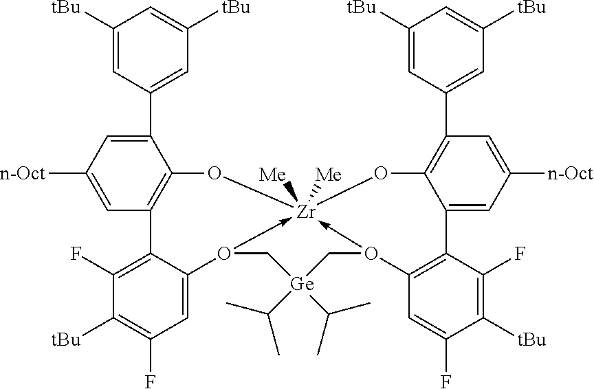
C1([tBu])=CC(C2=CC([n-Oct])=CC3=C2O[Zr]24([Me])([Me])-O(C5=CC(F)=C([tBu])C(F)=C35)C[Ge](C(C)C)(C(C)C)CO->2C2=C(C3=CC([n-Oct])=CC(C5=CC([tBu])=CC([tBu])=C5)=C3O4)C(F)=C([tBu])C(F)=C2)=CC([tBu])=C1
